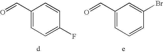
C1=C(C=O)C=CC(F)=C1.C1=C(C=O)C=C(Br)C=C1
